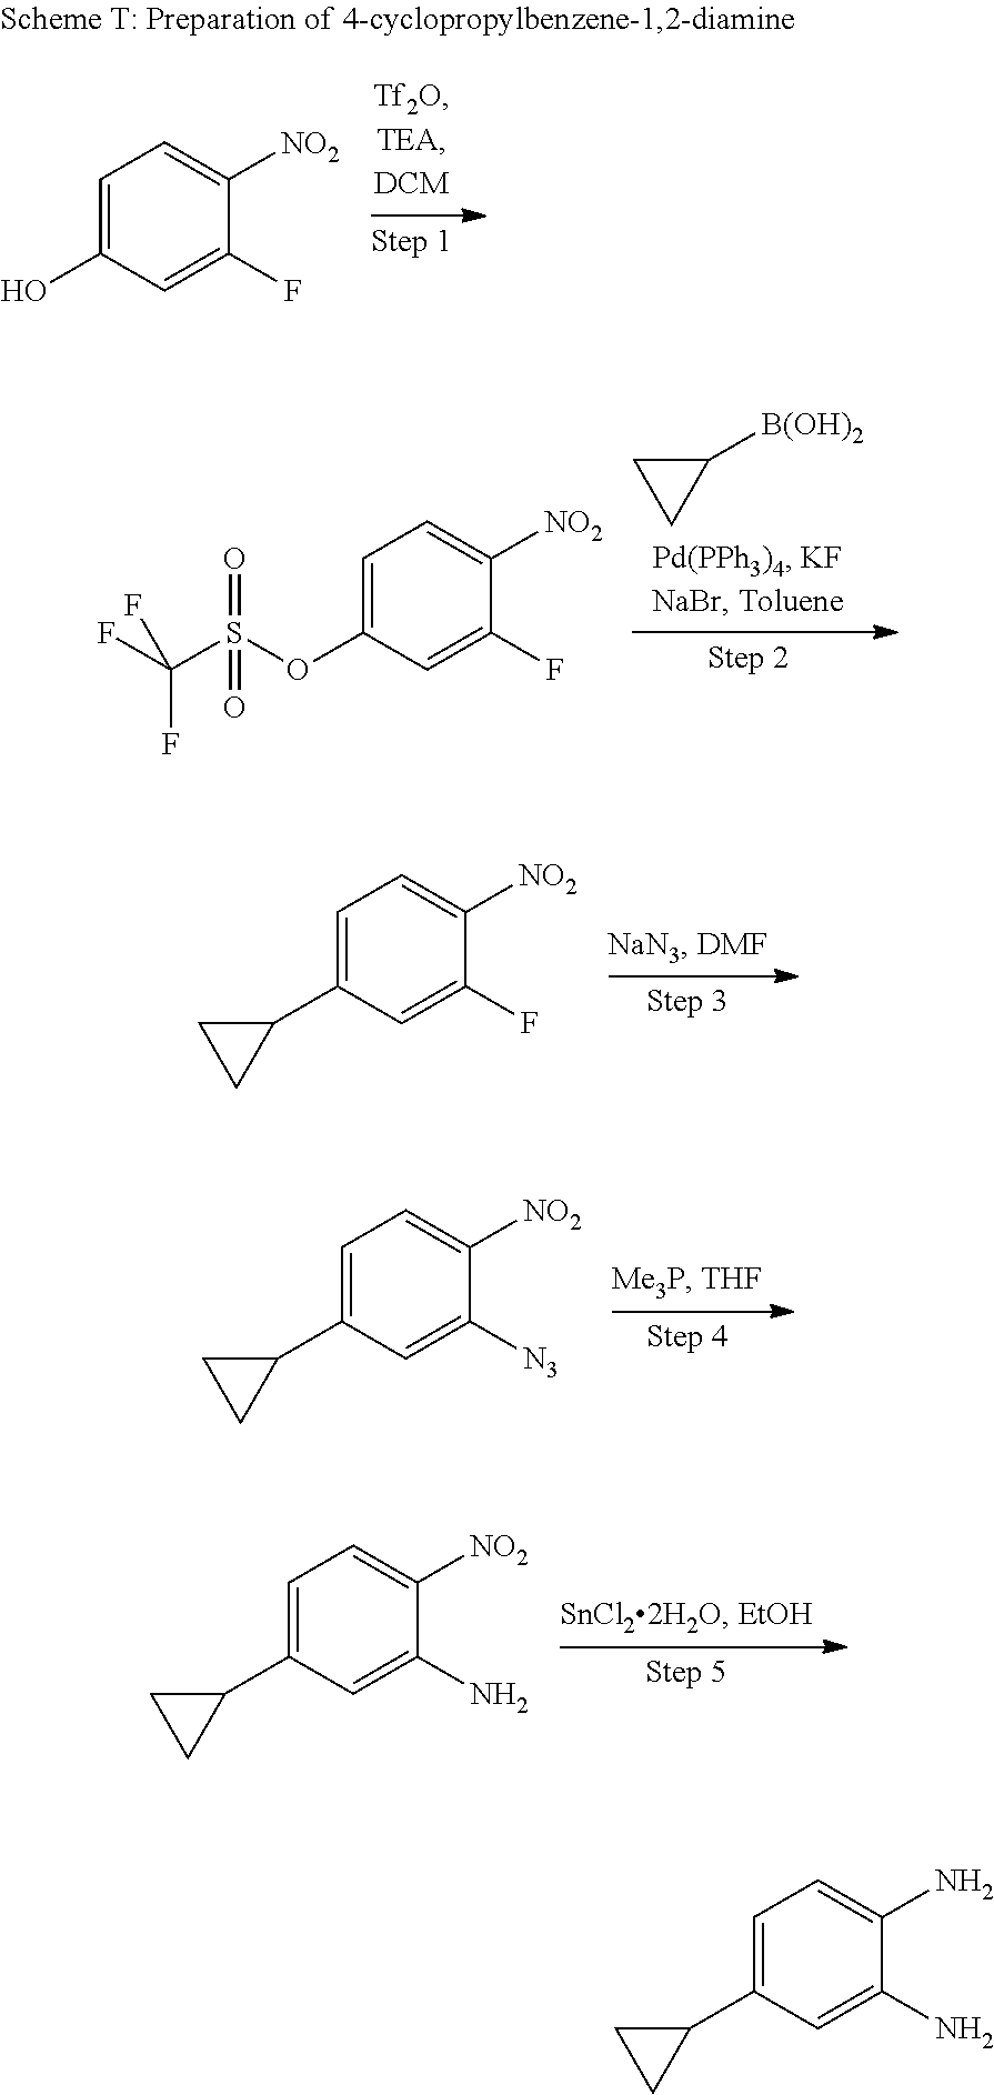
C1([B(OH)2])CC1.C1=C(OS(C(F)(F)F)(=O)=O)C=C(F)C([NO2])=C1.C1=C(C2CC2)C=C(F)C([NO2])=C1.C1=C(C2CC2)C=C([N3])C([NO2])=C1.C1=C(C2CC2)C=C(N)C([NO2])=C1.C1=C(O)C=C(F)C([NO2])=C1.C1=C(C2CC2)C=C(N)C(N)=C1
